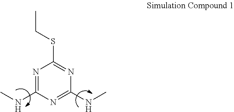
N1=C(NC)N=C(NC)N=C1SCC
